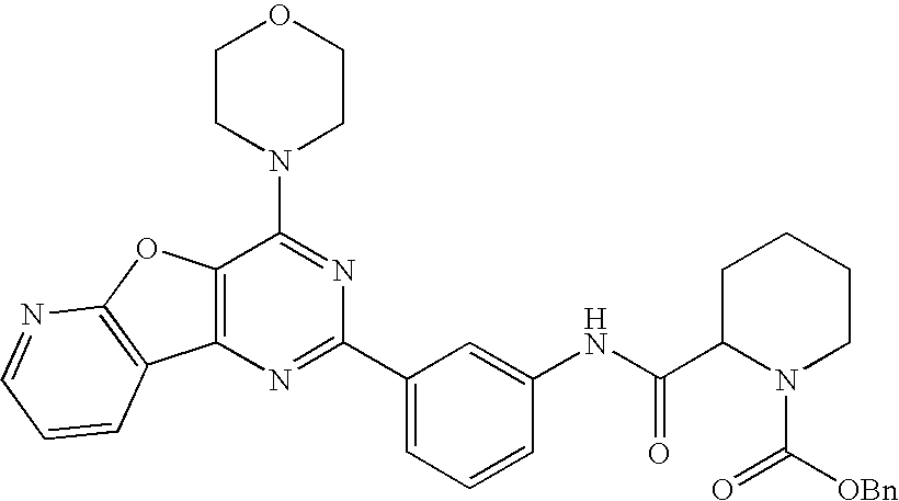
C12=C(N=C(C3=CC=CC(NC(C4N(C([OBn])=O)CCCC4)=O)=C3)N=C1N1CCOCC1)C1=C(O2)N=CC=C1
